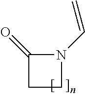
C1(=O)CCN1C=C
